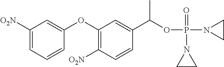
C1(OC2=CC([O2N])=CC=C2)=C([O2N])C=CC(C(OP(N2CC2)(=O)N2CC2)C)=C1
